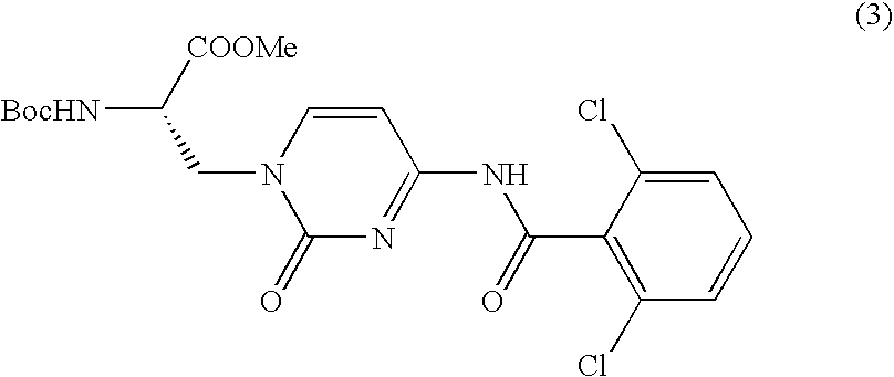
[BocHN]C([COOMe])CN1C(=O)N=C(NC(C2=C(Cl)C=CC=C2Cl)=O)C=C1
